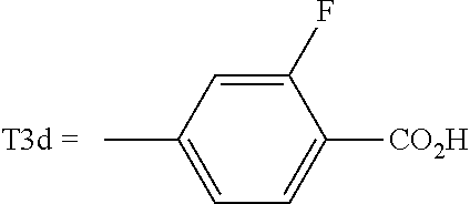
CC1=CC=C([CO2H])C(F)=C1
